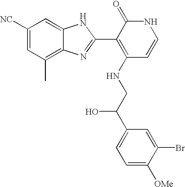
C1([NC])=CC(C)=C2C(=C1)NC(C1=C(NCC(C3=CC=C([OMe])C(Br)=C3)O)C=CNC1=O)=N2
